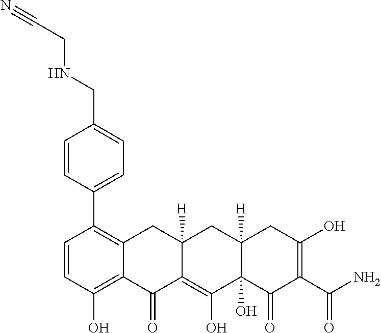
C1=CC(O)=C2C(=C1C1=CC=C(CNCC#N)C=C1)CC1([H])C(=C(O)C3(O)C([H])(C1)CC(O)=C(C(N)=O)C3=O)C2=O
